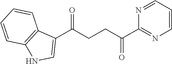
C1(C(CCC(C2=NC=CC=N2)=O)=O)=CNC2=C1C=CC=C2
